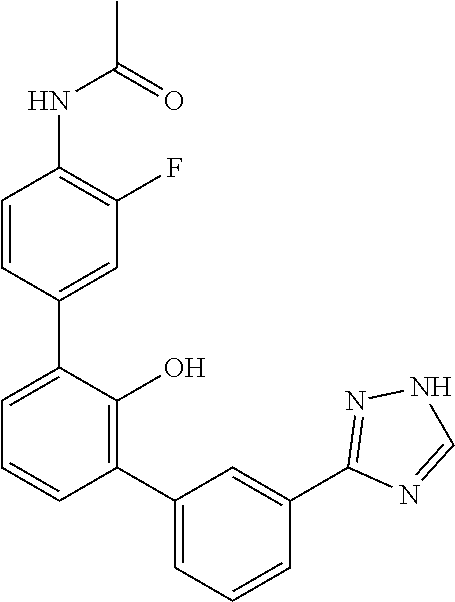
CC(=O)NC1=C(F)C=C(C2=CC=CC(C3=CC=CC(C4=NNC=N4)=C3)=C2O)C=C1
